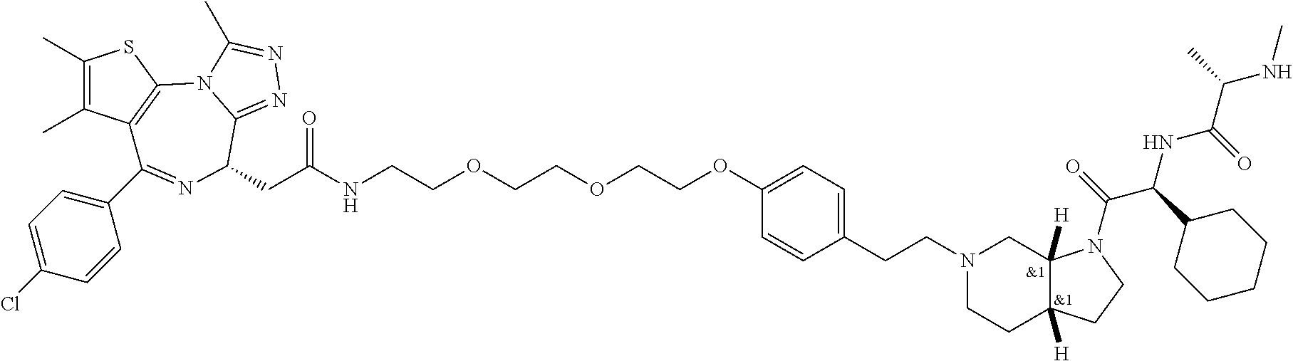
C1(C)=C(C)C2=C(S1)N1C(=NN=C1C)C(CC(NCCOCCOCCOC1=CC=C(CCN3CCC4([H])C([H])(C3)N(C(=O)C(C3CCCCC3)NC(C(C)NC)=O)CC4)C=C1)=O)N=C2C1=CC=C(Cl)C=C1
